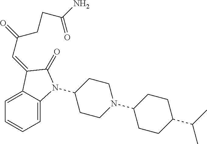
C1(N2C3=CC=CC=C3C(=CC(CCC(=O)N)=O)C2=O)CCN(C2CCC(C(C)C)CC2)CC1
